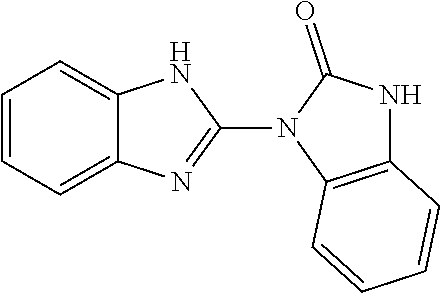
C1=CC=C2C(=C1)NC(N1C3=C(NC1=O)C=CC=C3)=N2
